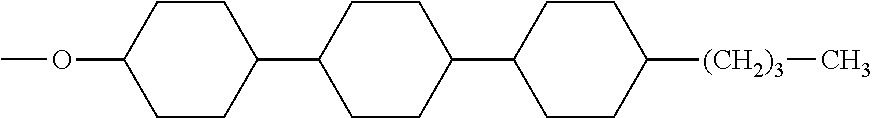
COC1CCC(C2CCC(C3CCC([(CH2)3]C)CC3)CC2)CC1
